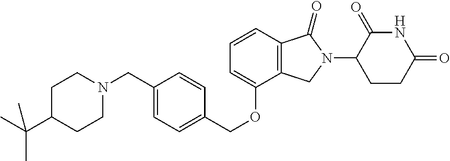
C1CN(CC2=CC=C(COC3=CC=CC4=C3CN(C3CCC(=O)NC3=O)C4=O)C=C2)CCC1C(C)(C)C
